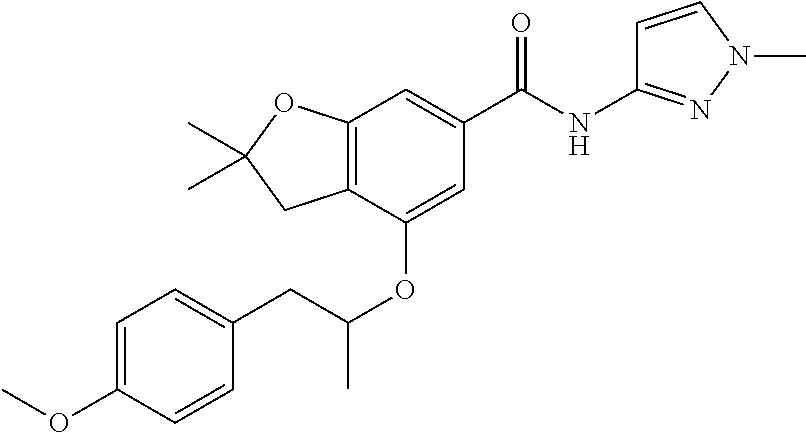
C12=C(C(OC(C)CC3=CC=C(OC)C=C3)=CC(C(=O)NC3=NN(C)C=C3)=C1)CC(C)(C)O2
